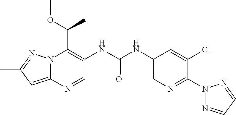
N12C(=CC(C)=N1)N=CC(NC(NC1=CN=C(N3N=CC=N3)C(Cl)=C1)=O)=C2C(OC)C
